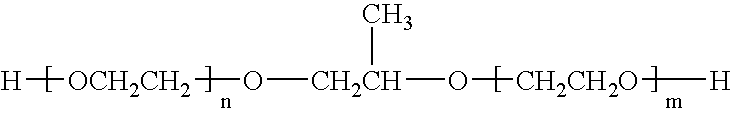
[H][OCH2CH2]O[CH2CH](O[CH2CH2O][H])C
